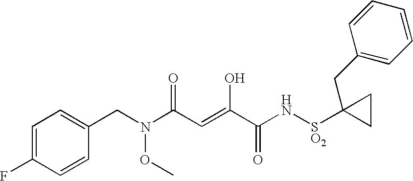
C1=C(F)C=CC(CN(C(=O)C=C(C(=O)N[SO2]C2(CC3=CC=CC=C3)CC2)O)OC)=C1
